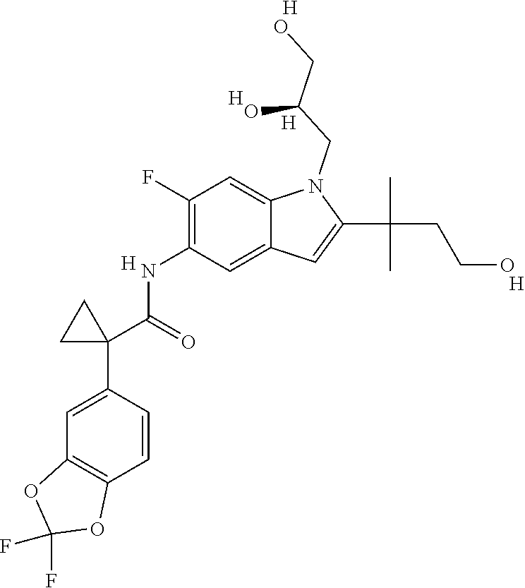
C1=CC(C2(C(NC3=C(F)C=C4C(=C3)C=C(C(C)(CCO)C)N4CC(CO)O)=O)CC2)=CC2=C1OC(F)(F)O2.[H].[H].[H].[H].[H]
